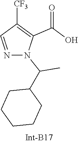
C1CCCCC1C(N1N=CC([CF3])=C1C(=O)O)C
